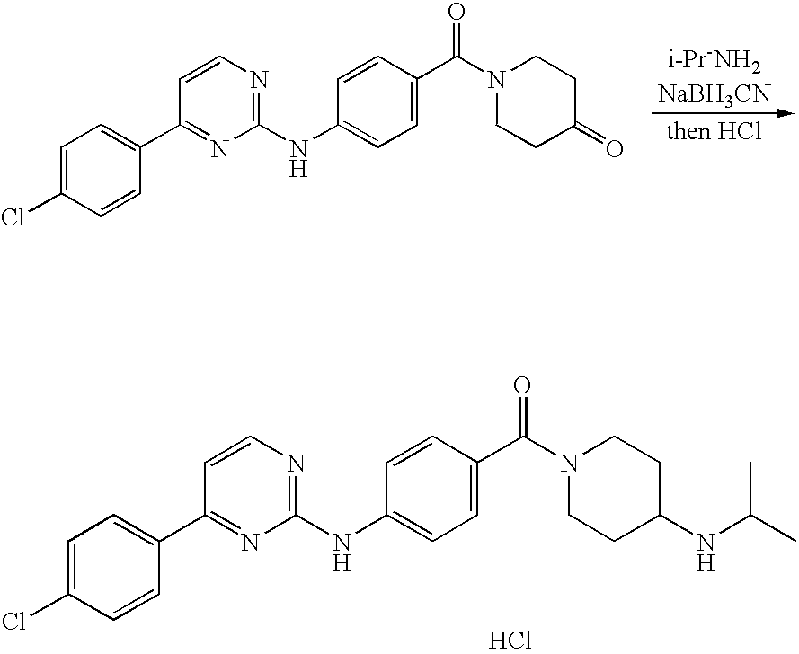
C1=C(Cl)C=CC(C2=NC(NC3=CC=C(C(N4CCC(=O)CC4)=O)C=C3)=NC=C2)=C1.[i-Pr-NH2NaBH3CN].[then HCl].C1=C(Cl)C=CC(C2=NC(NC3=CC=C(C(N4CCC(NC(C)C)CC4)=O)C=C3)=NC=C2)=C1.Cl
